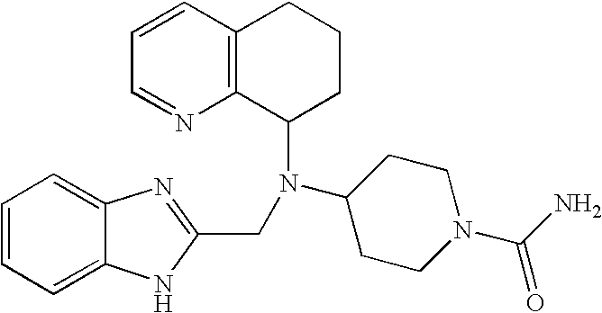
C12=C(C=CC=N1)CCCC2N(C1CCN(C(=O)N)CC1)CC1=NC2=CC=CC=C2N1
